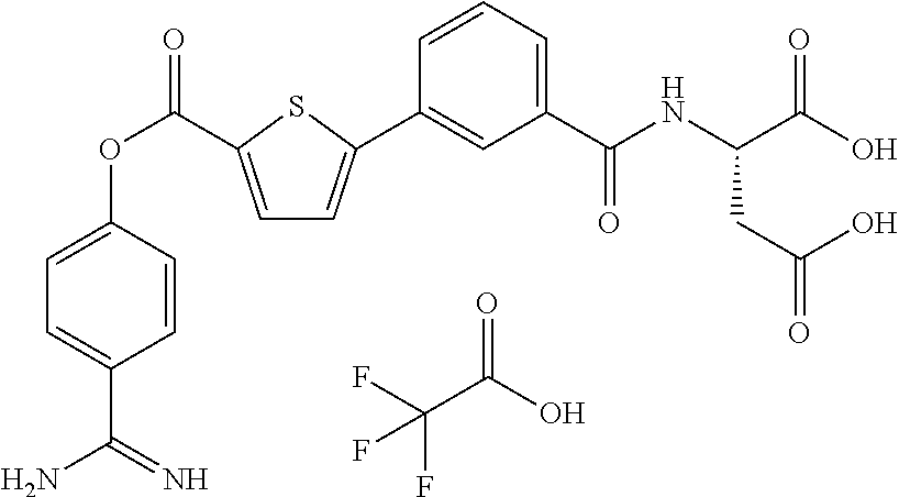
FC(C(O)=O)(F)F.C1=C(C(OC2=CC=C(C(=N)N)C=C2)=O)SC(C2=CC(C(NC(C(O)=O)CC(=O)O)=O)=CC=C2)=C1
